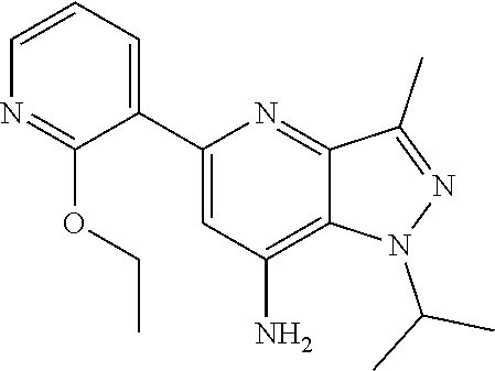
C1=CC=C(C2=CC(N)=C3C(=N2)C(C)=NN3C(C)C)C(OCC)=N1
